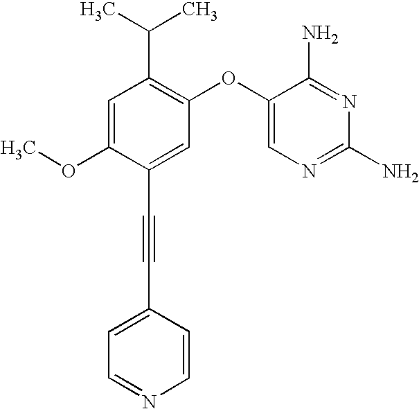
C1=C(OC)C(C#CC2=CC=NC=C2)=CC(OC2=CN=C(N)N=C2N)=C1C(C)C
